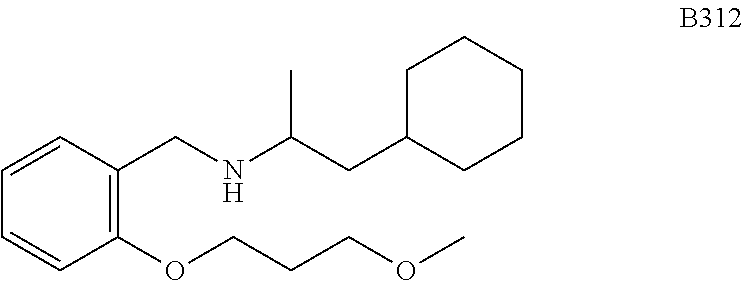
C1=CC(CNC(CC2CCCCC2)C)=C(OCCCOC)C=C1
